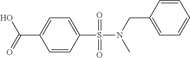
S(N(CC1=CC=CC=C1)C)(C1=CC=C(C(=O)O)C=C1)(=O)=O
